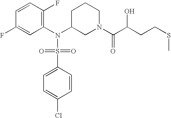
C1=CC(F)=C(N(C2CN(C(=O)C(CCSC)O)CCC2)S(=O)(=O)C2=CC=C(Cl)C=C2)C=C1F
